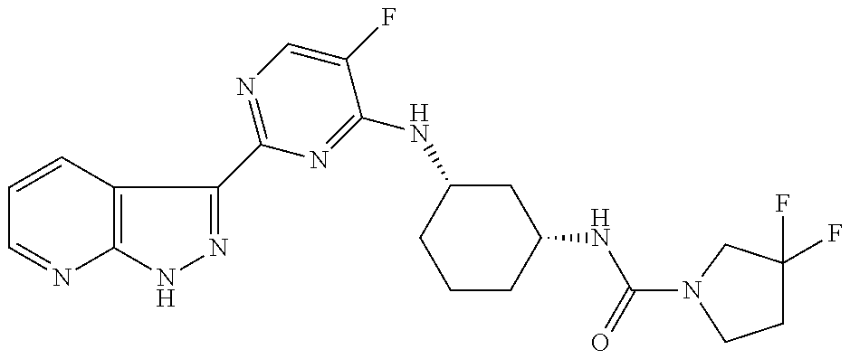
C1=CC2=C(N=C1)NN=C2C1=NC=C(F)C(NC2CCCC(NC(N3CC(F)(F)CC3)=O)C2)=N1
